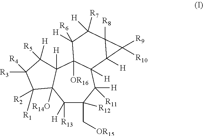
C1([H])([R13])C(C[OR15])([R12])C([H])([R11])C2([H])C([OR16])(C3([H])C1([R14O])C([R1])([R2])C([R3])([R4])C3([H])[R5])C([H])([R6])C([R7])([H])C1([R8])C2([H])C1([R9])[R10]
